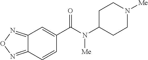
C12=NON=C1C=CC(C(N(C1CCN([Me])CC1)[Me])=O)=C2
